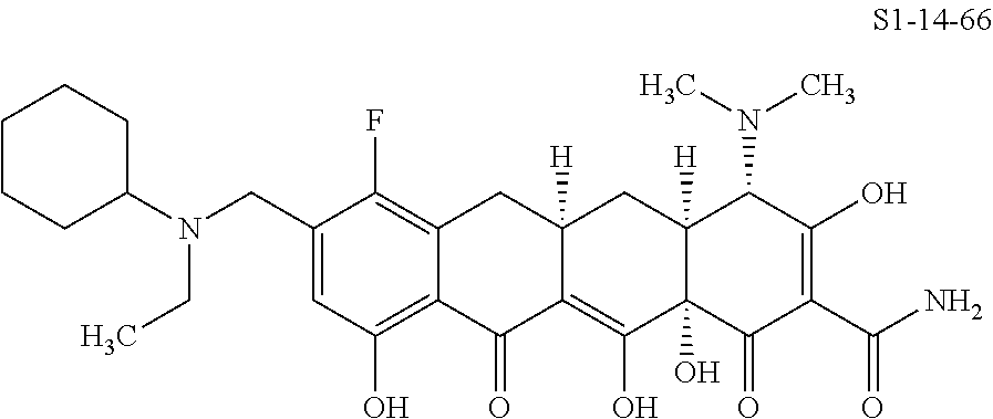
C1(CN(C2CCCCC2)CC)=CC(O)=C2C(=C1F)CC1([H])C(=C(O)C3(O)C([H])(C1)C(N(C)C)C(O)=C(C(N)=O)C3=O)C2=O
